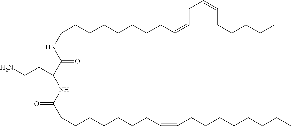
C(CCCCCCCC=CCC=CCCCCC)NC(C(NC(CCCCCCCC=CCCCCCCCC)=O)CCN)=O
